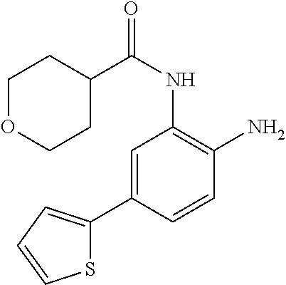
C1=C(C2=CC=CS2)C=CC(N)=C1NC(C1CCOCC1)=O
